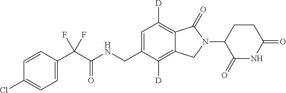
C1=CC(C(C(NCC2=CC([D])=C3C(=C2[D])CN(C2C(=O)NC(=O)CC2)C3=O)=O)(F)F)=CC=C1Cl
